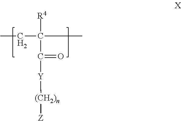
C(C)C([R4])(C(=O)[Y][(CH2)n][Z])C
